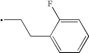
C1=C(F)C(CCC)=CC=C1
